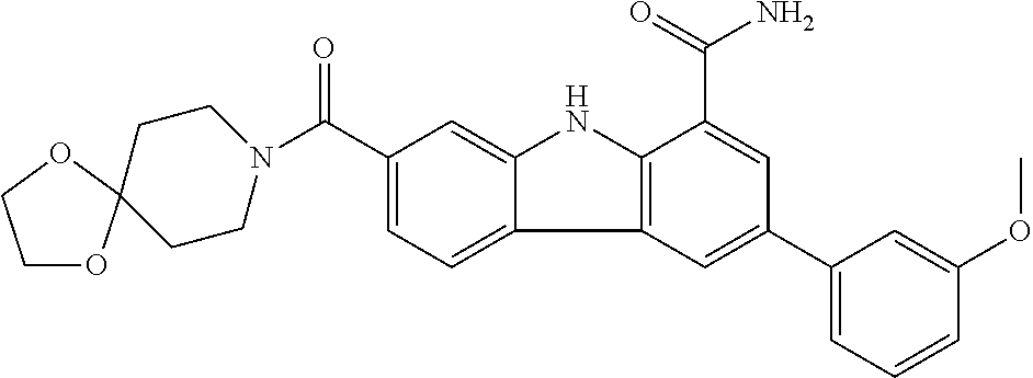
C1(C(=O)N2CCC3(CC2)OCCO3)=CC=C2C(=C1)NC1=C2C=C(C2=CC=CC(OC)=C2)C=C1C(=O)N
